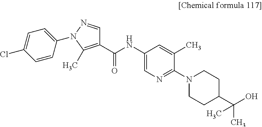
C1=CC(N2N=CC(C(NC3=CN=C(N4CCC(C(O)(C)C)CC4)C(C)=C3)=O)=C2C)=CC=C1Cl
